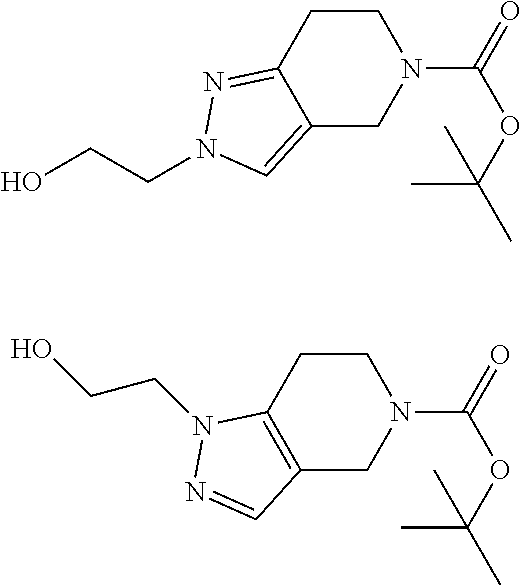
C1CC2=NN(CCO)C=C2CN1C(=O)OC(C)(C)C.C1CC2=C(CN1C(=O)OC(C)(C)C)C=NN2CCO
